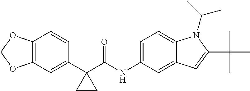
C12=C(C=C(C3(C(NC4=CC=C5C(=C4)C=C(C(C)(C)C)N5C(C)C)=O)CC3)C=C1)OCO2
